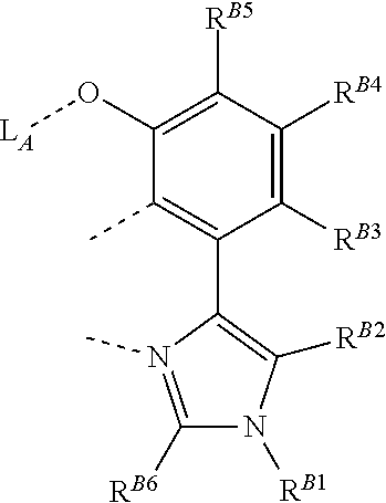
C1(O[LA])=C([RB5])C([RB4])=C([RB3])C(C2=C([RB2])N([RB1])C([RB6])=N2C)=C1C
